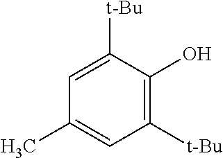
C1([t-Bu])=CC(C)=CC([t-Bu])=C1O
